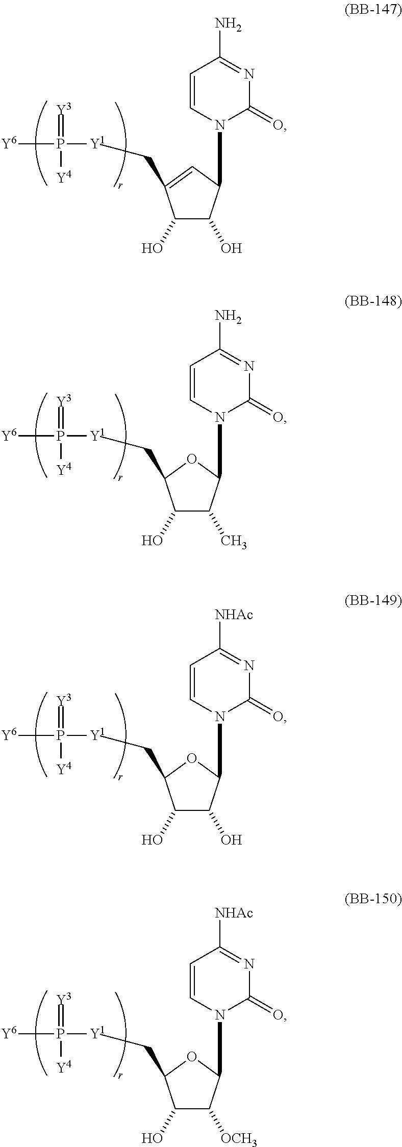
C1(O)C(O)C(N2C(=O)N=C(N)C=C2)C=C1C[Y1]P([Y6])(=[Y3])[Y4].C1(O)C(C)C(N2C(=O)N=C(N)C=C2)OC1C[Y1]P([Y6])(=[Y3])[Y4].C1(O)C(O)C(N2C(=O)N=C([NHAc])C=C2)OC1C[Y1]P([Y6])(=[Y3])[Y4].C1(O)C([OCH3])C(N2C(=O)N=C([NHAc])C=C2)OC1C[Y1]P([Y6])(=[Y3])[Y4]
